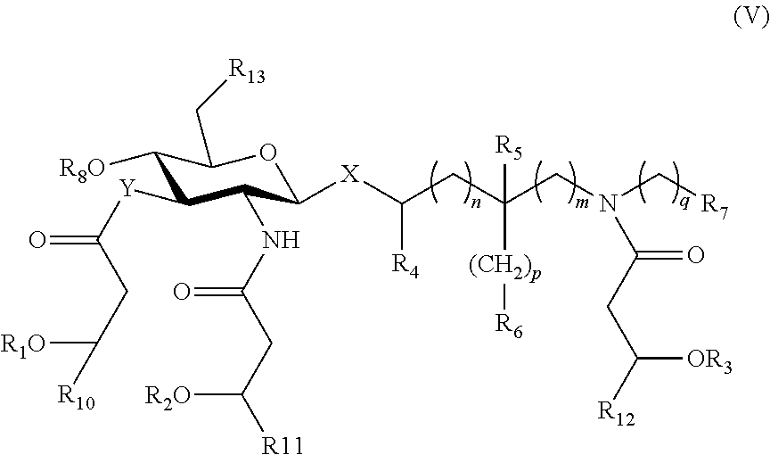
C1([R8O])C([Y]C(CC([R10])[R1O])=O)C(NC(CC([R2O])[R11])=O)C([X]C(CC(CN(C[R7])C(CC([R12])[OR3])=O)([R5])[(CH2)p][R6])[R4])OC1C[R13]
